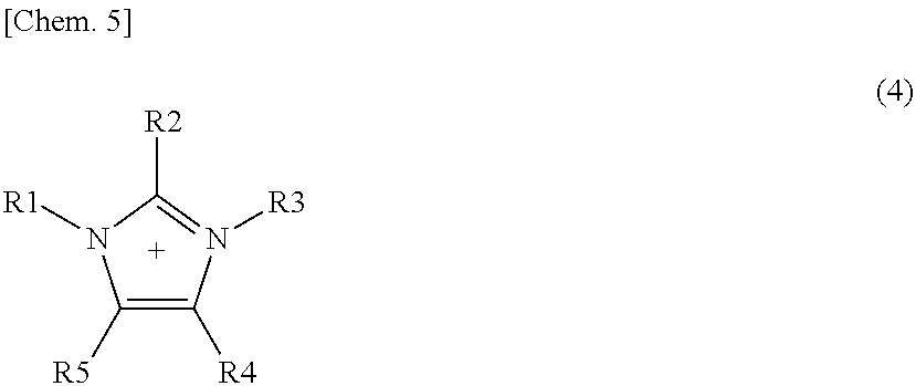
C1([R5])=C([R4])N([R3])=C([R2])N1[R1]
